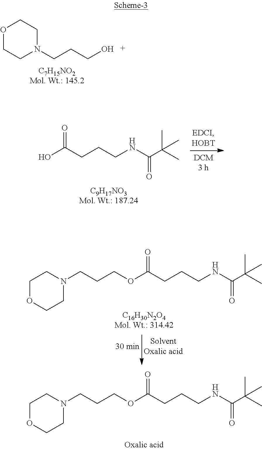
O1CCN(CCCO)CC1.C(CCCNC(C(C)(C)C)=O)(O)=O.C(CCCNC(C(C)(C)C)=O)(OCCCN1CCOCC1)=O.C(CCCNC(C(C)(C)C)=O)(OCCCN1CCOCC1)=O
